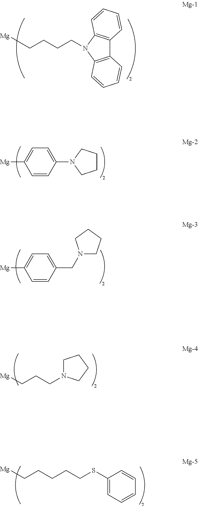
C12=C(N(CCCC[Mg])C3=C1C=CC=C3)C=CC=C2.C1CCN(C2=CC=C([Mg])C=C2)C1.C(C1=CC=C([Mg])C=C1)N1CCCC1.[Mg]CCCN1CCCC1.[Mg]CCCCCSC1=CC=CC=C1
